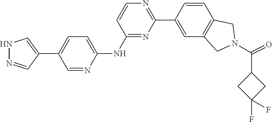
O=C(N1CC2=C(C=CC(C3=NC=CC(NC4=CC=C(C5=CNN=C5)C=N4)=N3)=C2)C1)C1CC(F)(F)C1
